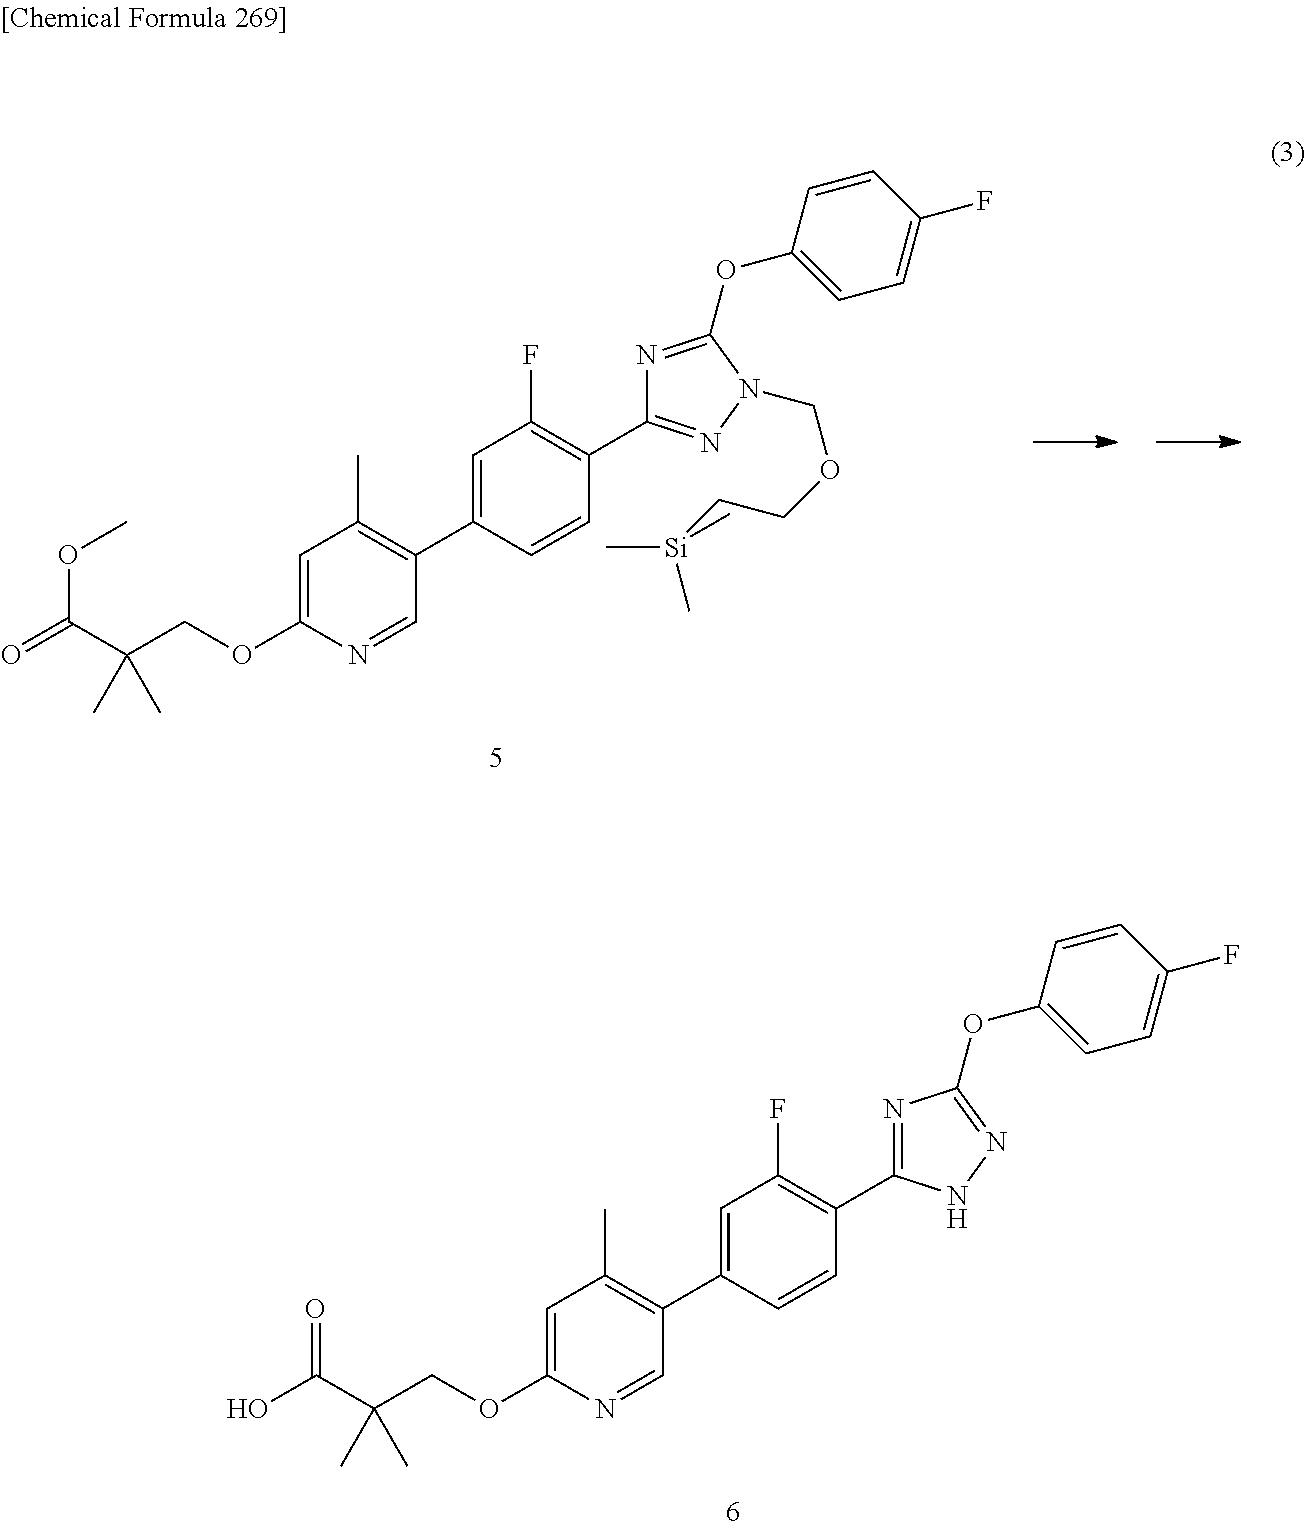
C1=C(C2=C(C)C=C(OCC(C(O)=O)(C)C)N=C2)C=CC(C2=NC(OC3=CC=C(F)C=C3)=NN2)=C1F.C1=C(C2=C(C)C=C(OCC(C(=O)OC)(C)C)N=C2)C=CC(C2=NN(COCC[Si](C)(C)C)C(OC3=CC=C(F)C=C3)=N2)=C1F
